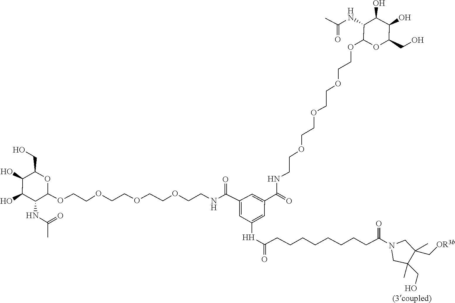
O(CCOCCNC(C1=CC([H]C(=O)CCCCCCCCC(N2CC(C)(CO)C(C)(C[OR3b])C2)=O)=CC(C(NCCOCCOCCOCCOC2OC(CO)C(O)C(O)C2NC(C)=O)=O)=C1)=O)CCOCCOC1C(NC(=O)C)C(O)C(O)C(CO)O1
